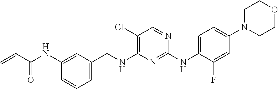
C1(NC(C=C)=O)=CC(CNC2=C(Cl)C=NC(NC3=CC=C(N4CCOCC4)C=C3F)=N2)=CC=C1
